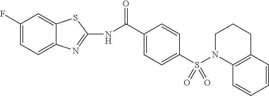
C1(F)=CC=C2C(=C1)SC(NC(=O)C1=CC=C(S(N3C4=C(CCC3)C=CC=C4)(=O)=O)C=C1)=N2
